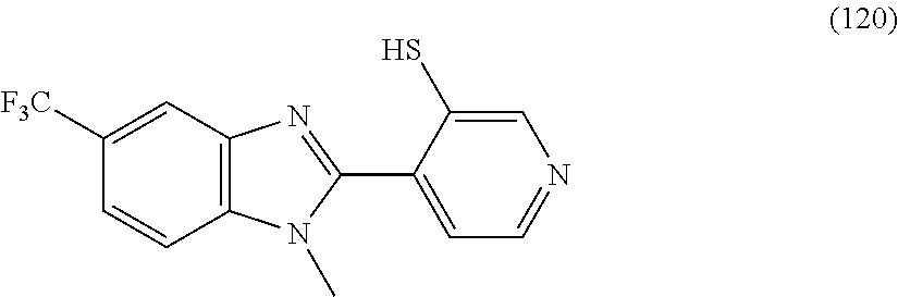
C12=C(C=C([F3C])C=C1)N=C(C1=CC=NC=C1S)N2C
